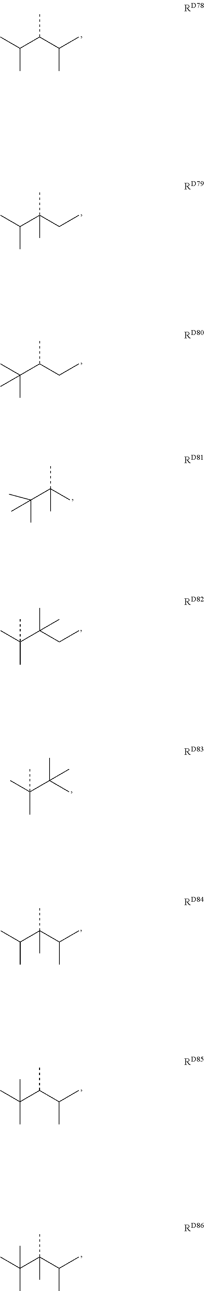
CC(C(C(C)C)C)C.CC(C(CC)(C)C)C.C(C(C)(C)C)(CC)C.C(C)(C(C)(C)C)(C)C.CC(C(C)(CC)C)(C)C.C(C)(C)(C(C)(C)C)C.C(C)(C(C(C)C)(C)C)C.C(C)(C(C(C)C)C)(C)C.CC(C(C(C)C)(C)C)(C)C
